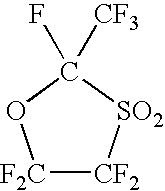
[F2C]1[CF2][SO2]C([CF3])(F)O1
